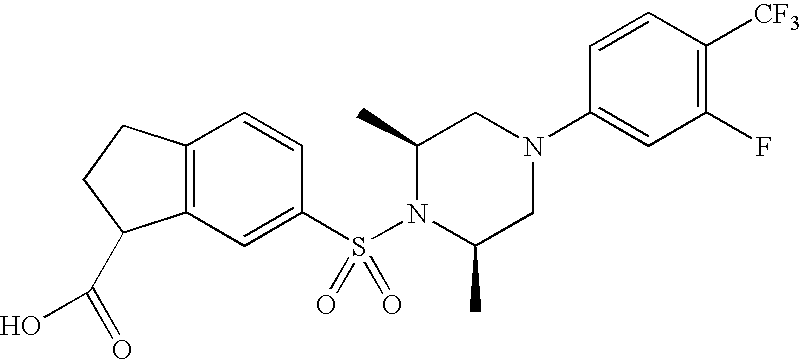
C12=C(C=C(S(N3C(C)CN(C4=CC(F)=C([CF3])C=C4)CC3C)(=O)=O)C=C1)C(C(=O)O)CC2
